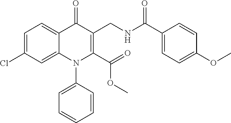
C1=C(Cl)C=C2C(=C1)C(=O)C(CNC(C1=CC=C(OC)C=C1)=O)=C(C(=O)OC)N2C1=CC=CC=C1
